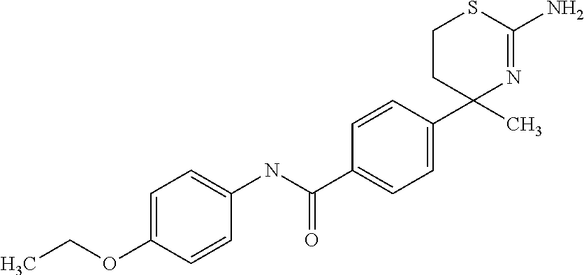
C1=CC(C2(C)N=C(N)SCC2)=CC=C1C(NC1=CC=C(OCC)C=C1)=O
